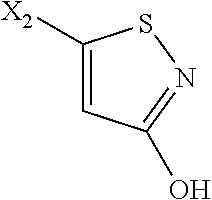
C1=C([X2])SN=C1O
